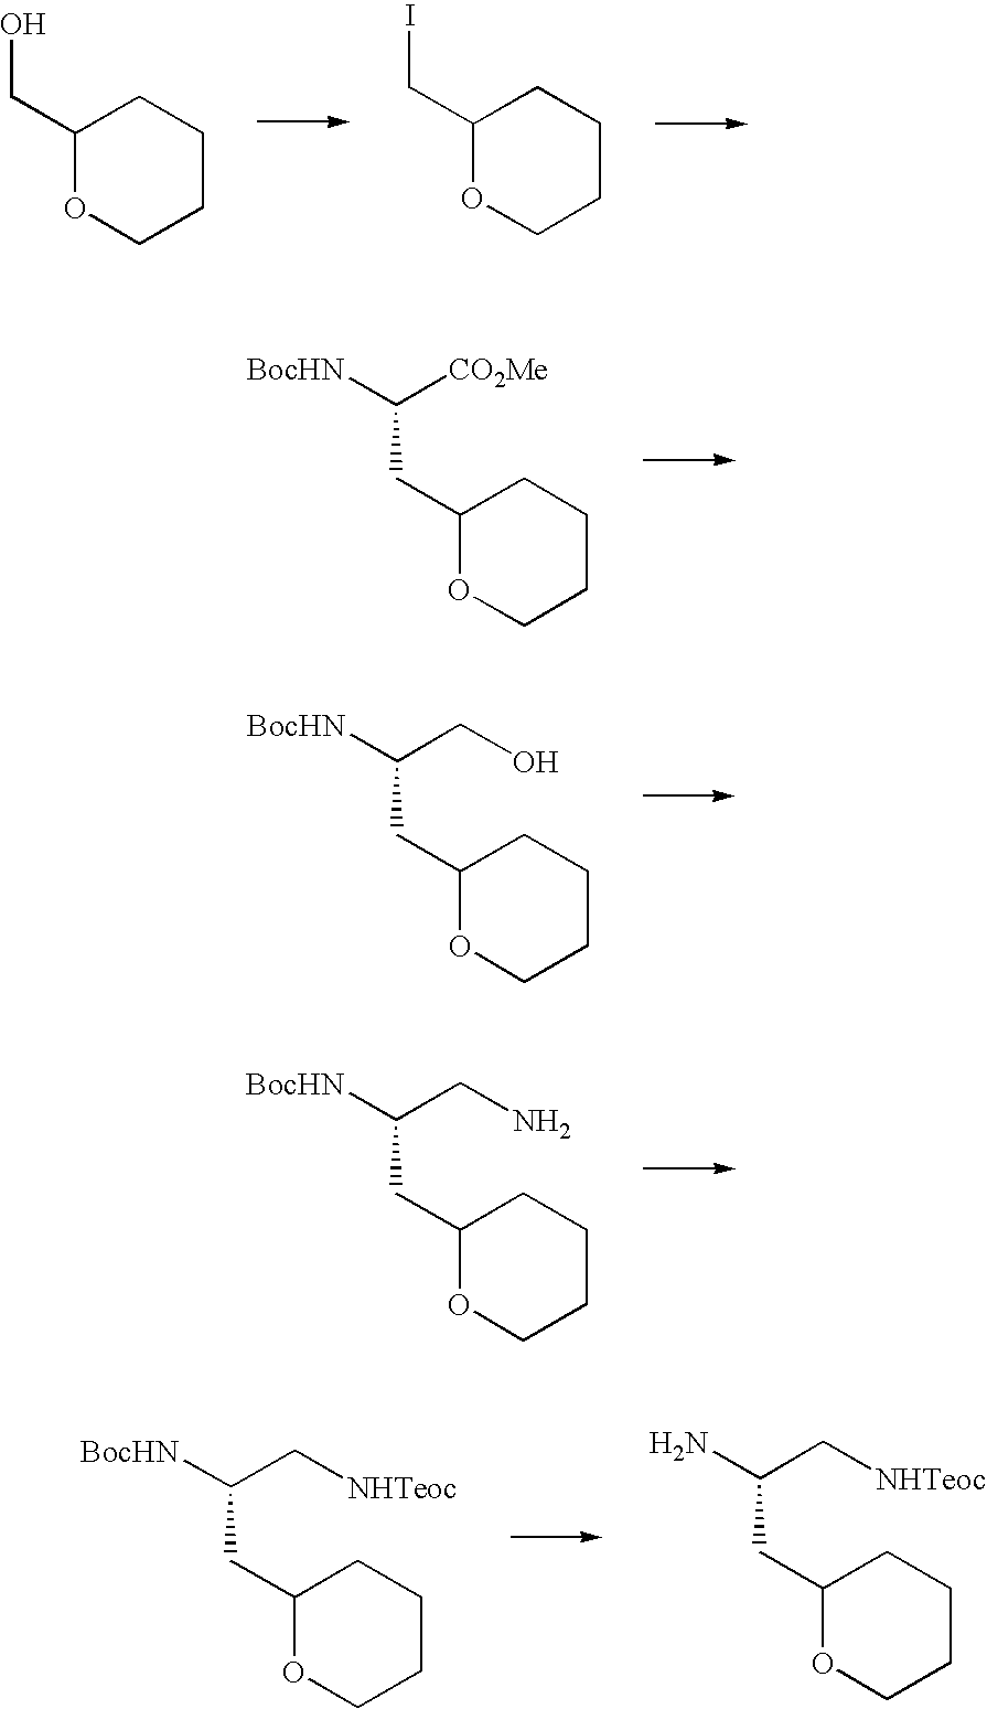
C1(CO)OCCCC1.C1(CI)OCCCC1.C1(CC([BocHN])[CO2Me])OCCCC1.C1(CC([BocHN])CO)OCCCC1.C1(CC([BocHN])CN)OCCCC1.C1(CC([BocHN])C[NHTeoc])OCCCC1.C1(CC(N)C[NHTeoc])OCCCC1
